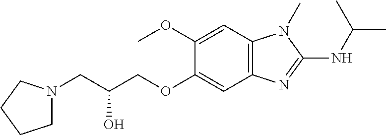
C1N(CC(COC2=CC3=C(C=C2OC)N(C)C(NC(C)C)=N3)O)CCC1
